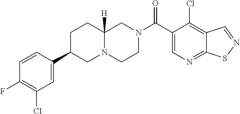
C12=NC=C(C(N3CCN4C([H])(C3)CCC(C3=CC(Cl)=C(F)C=C3)C4)=O)C(Cl)=C1C=NS2
